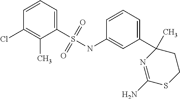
C1(S(NC2=CC(C3(C)N=C(N)SCC3)=CC=C2)(=O)=O)=CC=CC(Cl)=C1C
